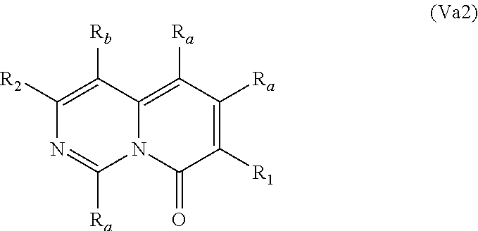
C1([R1])=C([Ra])C([Ra])=C2N(C1=O)C([Ra])=NC([R2])=C2[Rb]
